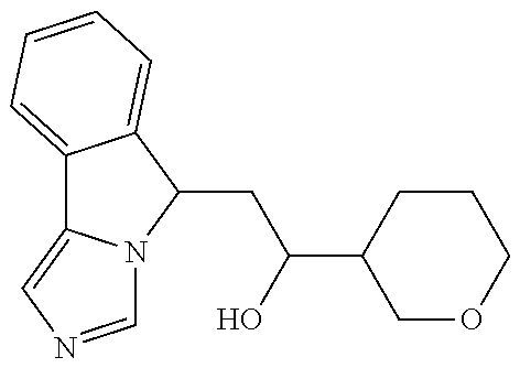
C12=CC=CC=C1C(CC(O)C1COCCC1)N1C2=CN=C1
